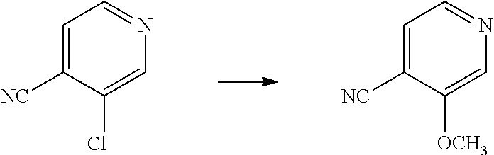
C1=C([NC])C(Cl)=CN=C1.C1=C([NC])C([OCH3])=CN=C1
